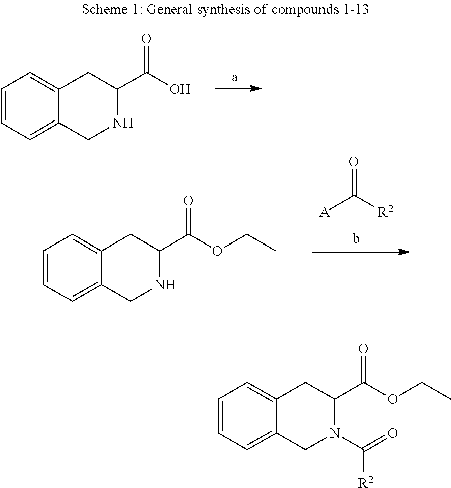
OC(C1CC2=CC=CC=C2CN1)=O.[R2]C([A])=O.CCOC(C1CC2=CC=CC=C2CN1)=O.CCOC(C1CC2=CC=CC=C2CN1C(=O)[R2])=O
